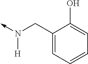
C1(CN(->C)[H])=CC=CC=C1O
